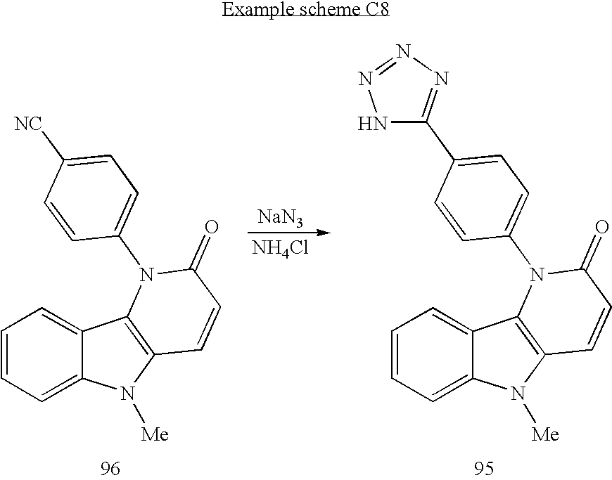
C1=CC=C2C(=C1)C1=C(N2[Me])C=CC(=O)N1C1=CC=C([NC])C=C1.[NaN3].[NH4Cl].C1=CC=C2C(=C1)C1=C(N2[Me])C=CC(=O)N1C1=CC=C(C2=NN=NN2)C=C1
